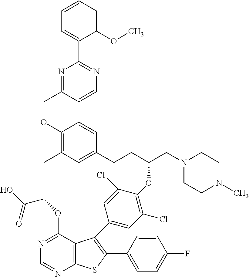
C12=CC(Cl)=C(OC(CN3CCN(C)CC3)CCC3=CC(=C(OCC4=NC(C5=CC=CC=C5OC)=NC=C4)C=C3)CC(C(=O)O)OC3=NC=NC4=C3C1=C(C1=CC=C(F)C=C1)S4)C(Cl)=C2
